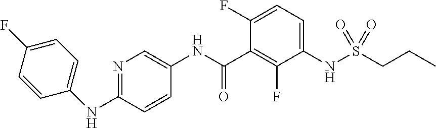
N1=C(NC2=CC=C(F)C=C2)C=CC(NC(C2=C(F)C(NS(CCC)(=O)=O)=CC=C2F)=O)=C1
